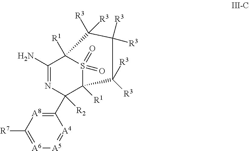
C1(C2([R2])N=C(N)C3([R1])S(=O)(=O)C2([R1])C([R3])([R3])C([R3])([R3])C3([R3])[R3])=[A8]C([R7])=[A6][A5]=[A4]1
